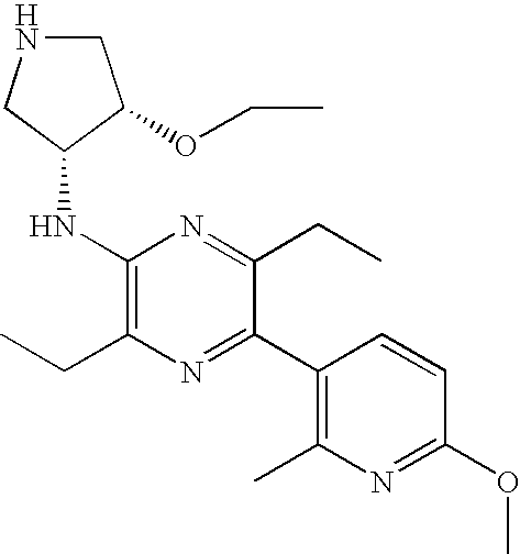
C1NCC(NC2=C(CC)N=C(C3=C(C)N=C(OC)C=C3)C(CC)=N2)C1OCC
